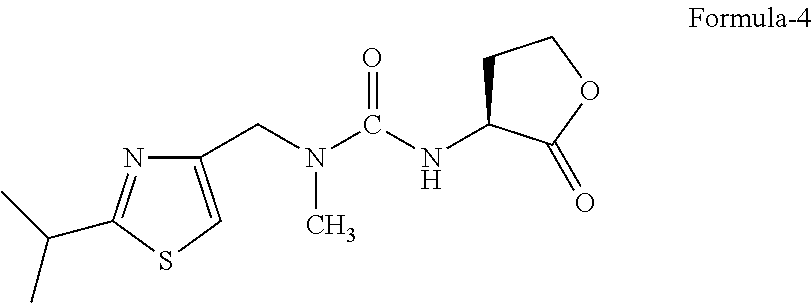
C1(CN(C(NC2CCOC2=O)=O)C)=CSC(C(C)C)=N1
